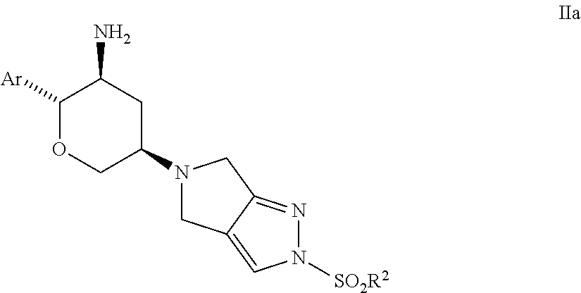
C1([Ar])OCC(N2CC3=CN([SO2R2])N=C3C2)CC1N
